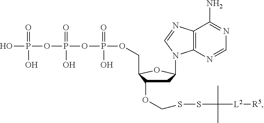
C12=C(N=CN=C1N)N(C1CC(OCSSC(C)(C)[L2][R5])C(COP(OP(OP(O)(=O)O)(O)=O)(O)=O)O1)C=N2
